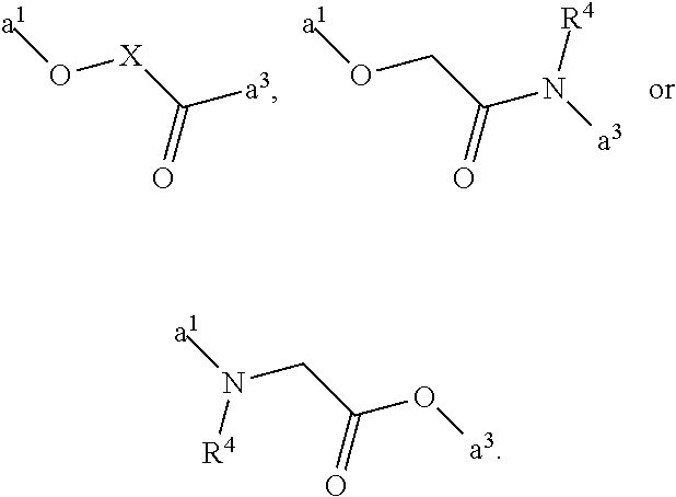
[a1]OCC(N([R4])[a3])=O.[a1]O[X]C([a3])=O.[a1]N(CC(O[a3])=O)[R4]
